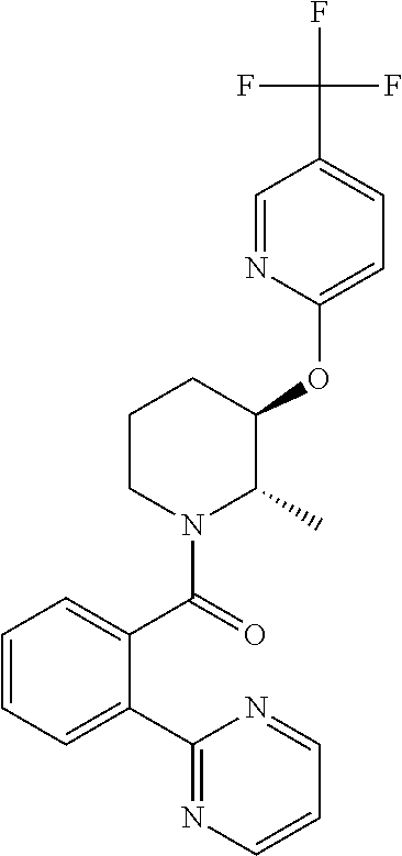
C1(OC2C(C)N(C(=O)C3=CC=CC=C3C3=NC=CC=N3)CCC2)=CC=C(C(F)(F)F)C=N1
